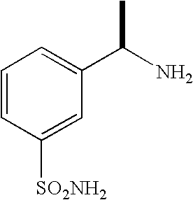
C1=CC([SO2NH2])=CC(C(N)C)=C1
